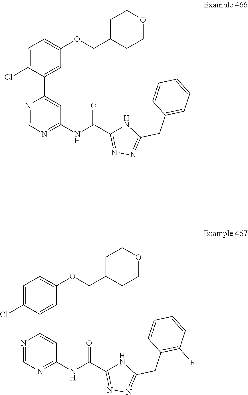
C1(NC(C2=NN=C(CC3=C(F)C=CC=C3)N2)=O)=NC=NC(C2=CC(OCC3CCOCC3)=CC=C2Cl)=C1.C1(NC(C2=NN=C(CC3=CC=CC=C3)N2)=O)=NC=NC(C2=CC(OCC3CCOCC3)=CC=C2Cl)=C1
